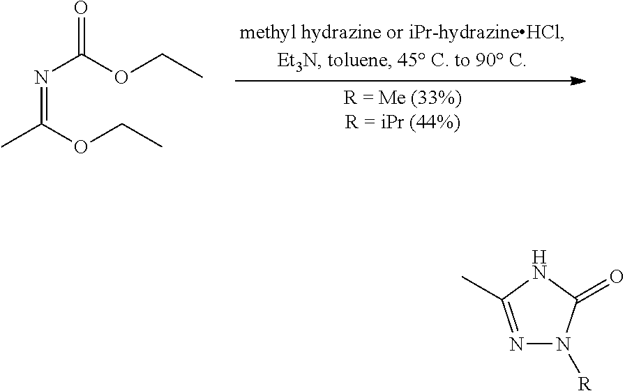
N(=C(OCC)C)C(OCC)=O.N1=C(C)NC(=O)N1[R]
